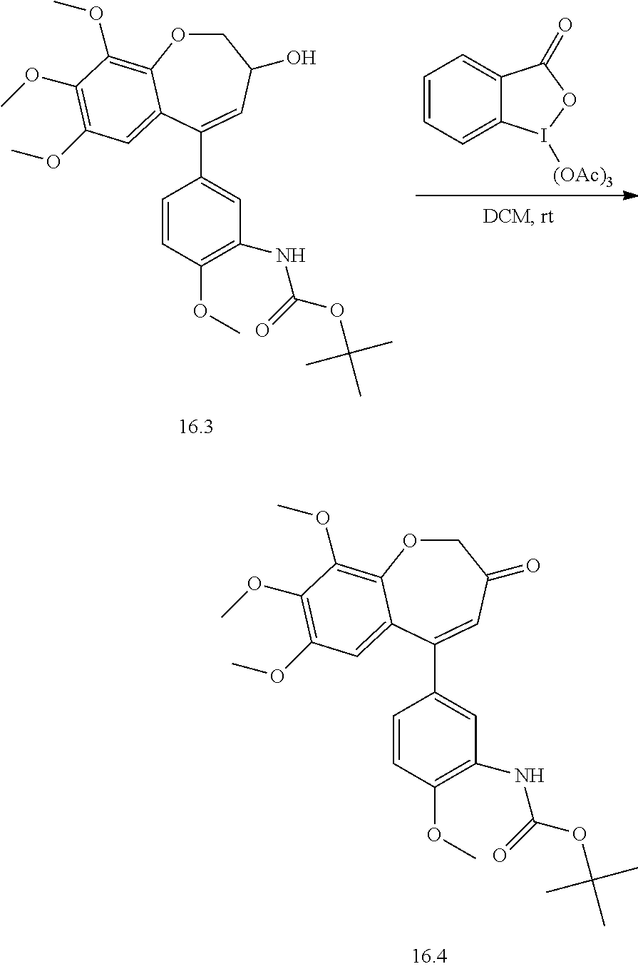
C1=CC=C2C(=C1)C(=O)OI2[(OAc)3].C1=CC(OC)=C(NC(=O)OC(C)(C)C)C=C1C1=CC(O)COC2=C(OC)C(OC)=C(OC)C=C12.C1=CC(OC)=C(NC(=O)OC(C)(C)C)C=C1C1=CC(=O)COC2=C(OC)C(OC)=C(OC)C=C12
